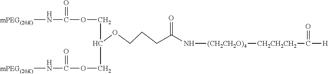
[mPEG(20K)]NC(OCC(COC(N[mPEG(20K)])=O)OCCCC(N[(CH2CH2O)4][CH2CH2CH2]C([H])=O)=O)=O
